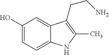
C1(O)=CC=C2C(=C1)C(CCN)=C(C)N2
